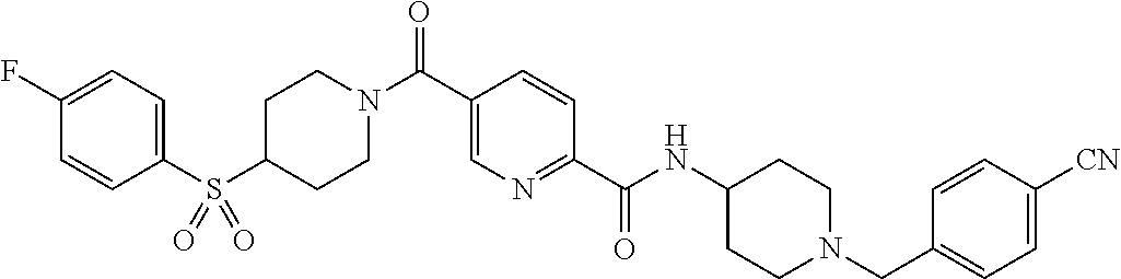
C1=CC(S(C2CCN(C(C3=CN=C(C(NC4CCN(CC5=CC=C([CN])C=C5)CC4)=O)C=C3)=O)CC2)(=O)=O)=CC=C1F
